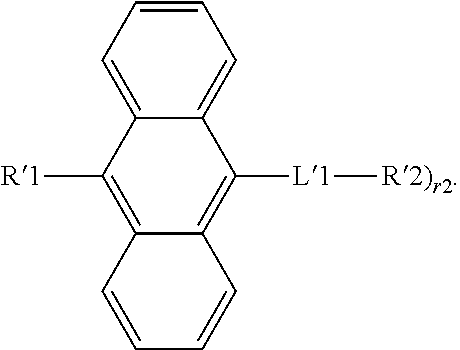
C1=CC=C2C(=C1)C([L1][R2)r2])=C1C(=C2[R1])C=CC=C1
